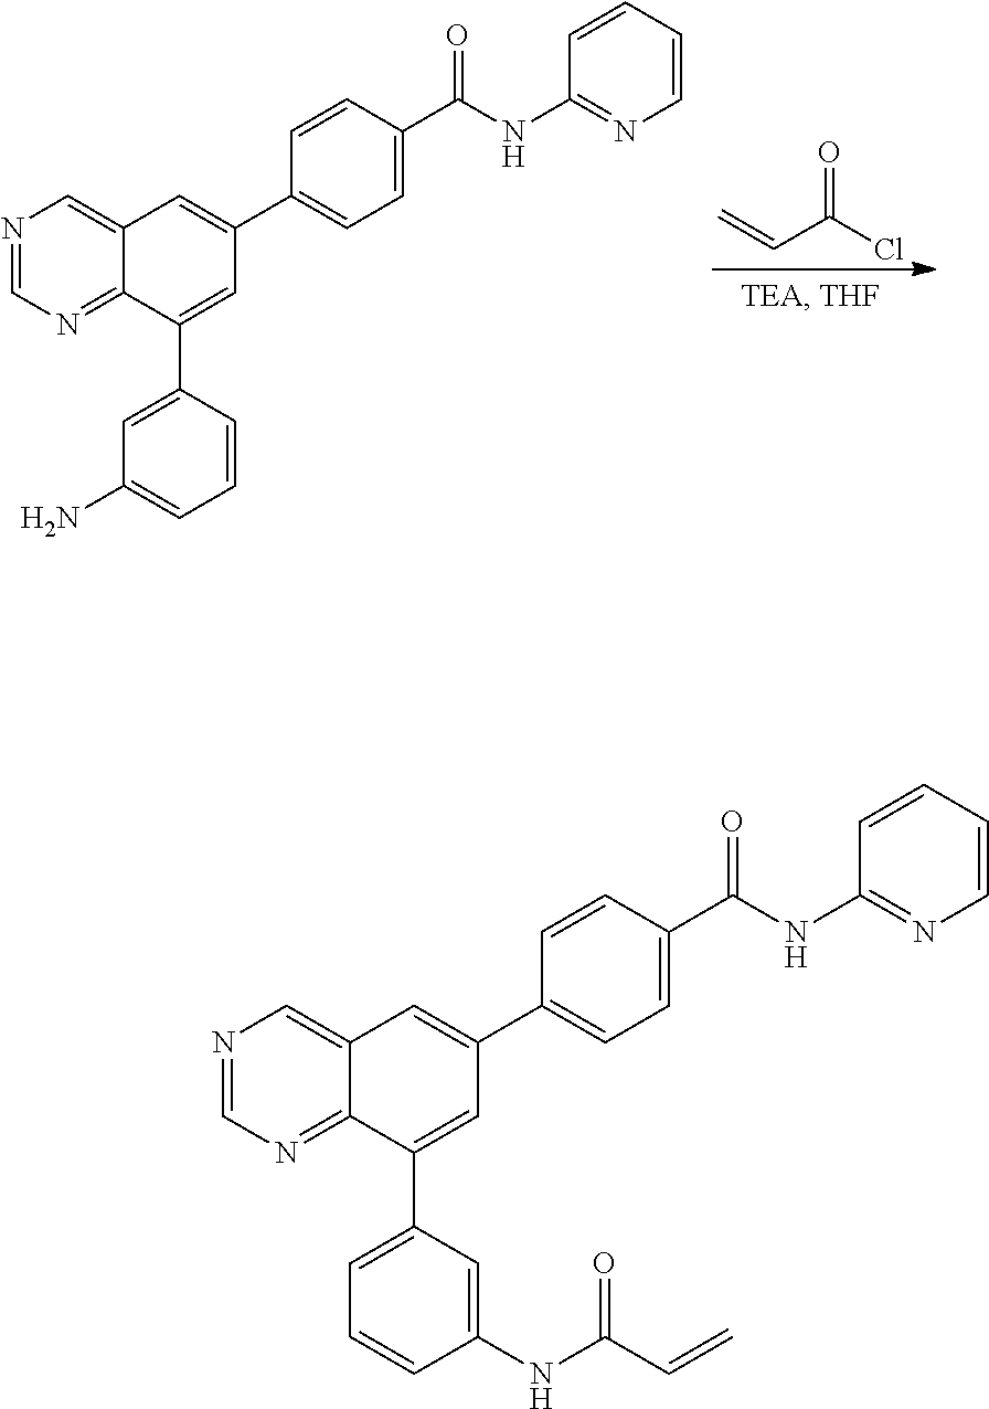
C(C(Cl)=O)=C.N1=CN=C2C(=C1)C=C(C1=CC=C(C(NC3=NC=CC=C3)=O)C=C1)C=C2C1=CC(N)=CC=C1.N1=CN=C2C(=C1)C=C(C1=CC=C(C(NC3=NC=CC=C3)=O)C=C1)C=C2C1=CC=CC(NC(C=C)=O)=C1
